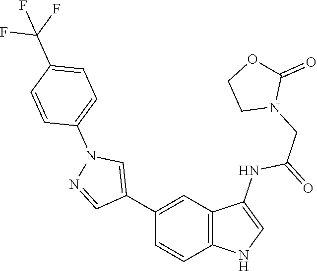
C1(C2=CN(C3=CC=C(C(F)(F)F)C=C3)N=C2)=CC2=C(C=C1)NC=C2NC(=O)CN1C(=O)OCC1
